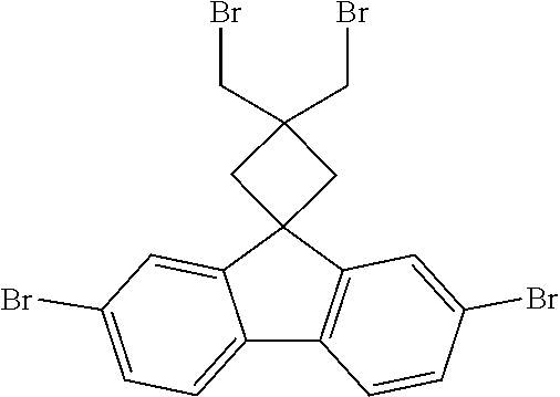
C1=C(Br)C=CC2=C1C1(C3=CC(Br)=CC=C23)CC(CBr)(CBr)C1
